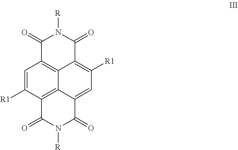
C1=C([R1])C2=C3C4=C1C(=O)N([R])C(=O)C4=C([R1])C=C3C(=O)N([R])C2=O
